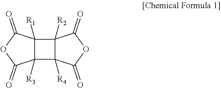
O1C(=O)C2([R3])C([R1])(C1=O)C1([R2])C(=O)OC(=O)C21[R4]
